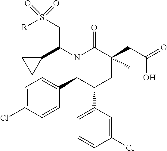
N1(C(C2CC2)CS([R])(=O)=O)C(C2=CC=C(Cl)C=C2)C(C2=CC=CC(Cl)=C2)CC(CC(=O)O)(C)C1=O
